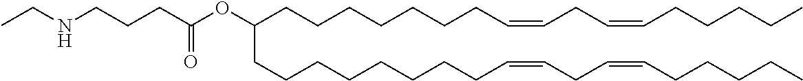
C(CCCC=CCC=CCCCCC)CCCC(CCCCCCCCC=CCC=CCCCCC)OC(CCCNCC)=O
